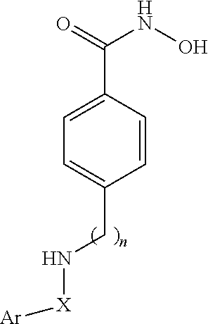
C1=C(C(NO)=O)C=CC(CN[X][Ar])=C1
